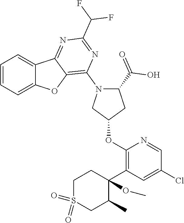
C1=CC=C2C(=C1)C1=NC(C(F)F)=NC(N3CC(OC4=C(C5(OC)CCS(=O)(=O)CC5C)C=C(Cl)C=N4)CC3C(O)=O)=C1O2
